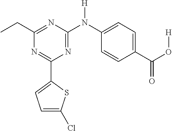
C1(C2=CC=C(Cl)S2)=NC(CC)=NC(N(C2=CC=C(C(O[H])=O)C=C2)[H])=N1
